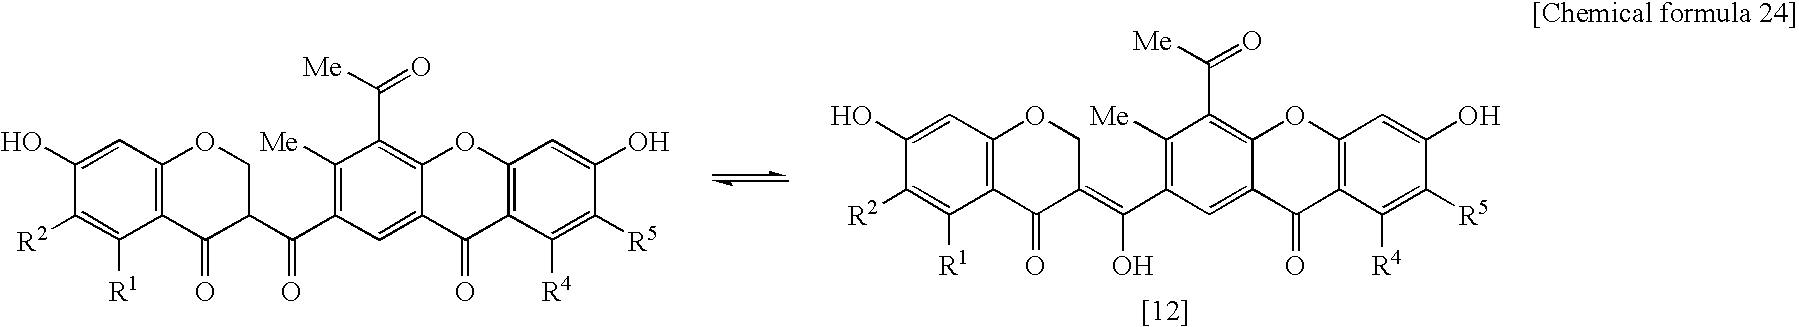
C12=C(C=C(O)C([R2])=C1[R1])OCC(=C(C1=C([Me])C(C([Me])=O)=C3C(=C1)C(=O)C1=C(O3)C=C(O)C([R5])=C1[R4])O)C2=O.C12=C(C=C(O)C([R2])=C1[R1])OCC(C(C1=C([Me])C(C([Me])=O)=C3C(=C1)C(=O)C1=C(O3)C=C(O)C([R5])=C1[R4])=O)C2=O
